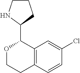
O1CCC2=C(C1C1CCCN1)C=C(Cl)C=C2
